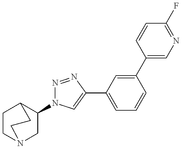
C1(N2N=NC(C3=CC=CC(C4=CN=C(F)C=C4)=C3)=C2)CN2CCC1CC2
